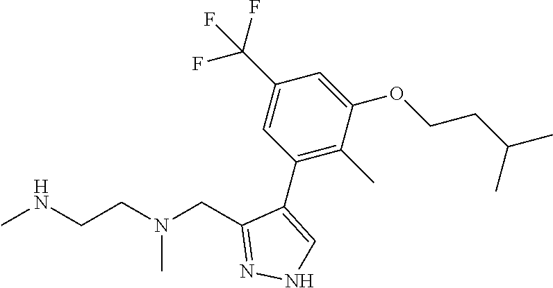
CNCCN(CC1=NNC=C1C1=C(C)C(OCCC(C)C)=CC(C(F)(F)F)=C1)C
